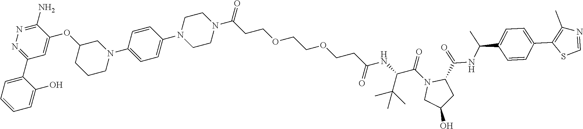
C1=C(C2=NN=C(N)C(OC3CCCN(C4=CC=C(N5CCN(C(=O)CCOCCOCCC(NC(C(N6CC(O)CC6C(NC(C)C6=CC=C(C7=C(C)N=CS7)C=C6)=O)=O)C(C)(C)C)=O)CC5)C=C4)C3)=C2)C(O)=CC=C1
